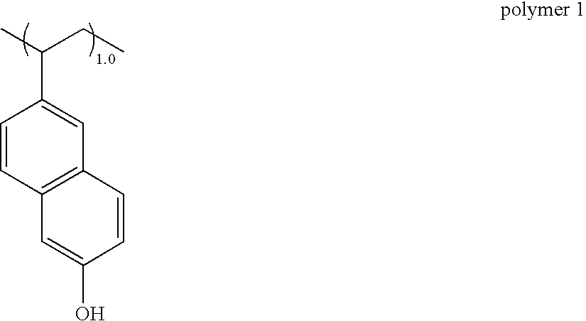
C1=CC2=C(C=C1C(CC)C)C=CC(O)=C2
